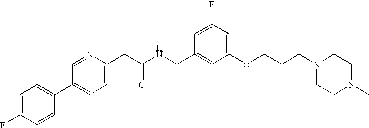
FC1=CC=C(C2=CC=C(CC(NCC3=CC(OCCCN4CCN(C)CC4)=CC(F)=C3)=O)N=C2)C=C1
